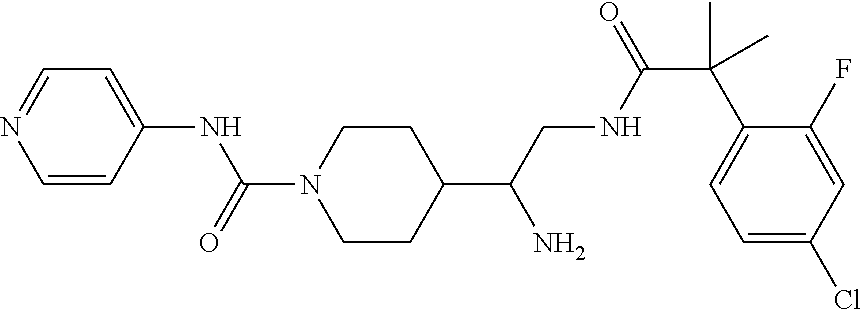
C1(C(CNC(C(C2=CC=C(Cl)C=C2F)(C)C)=O)N)CCN(C(=O)NC2=CC=NC=C2)CC1
